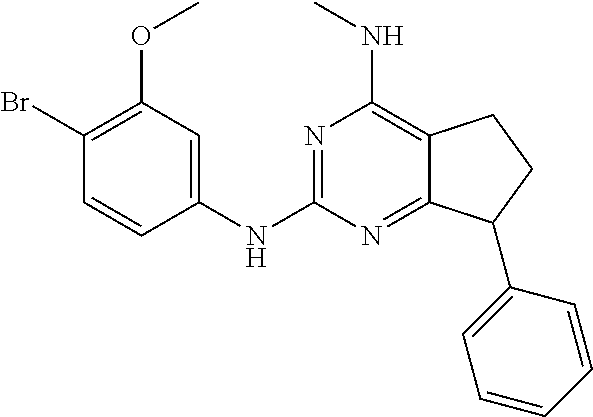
N1=C(NC2=CC(OC)=C(Br)C=C2)N=C2C(=C1NC)CCC2C1=CC=CC=C1
